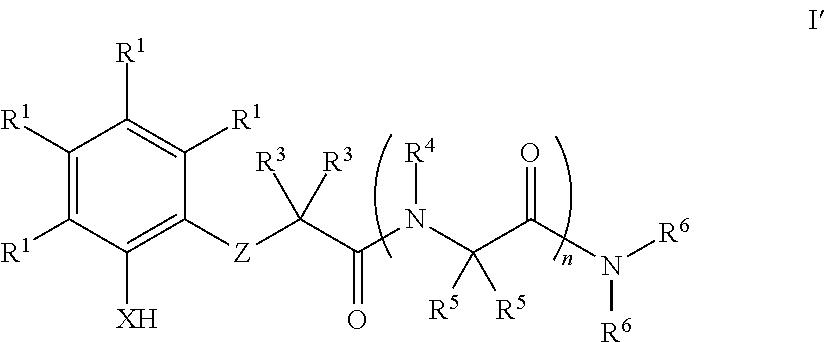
C1([R1])=C([R1])C([XH])=C([Z]C(C(N(C(C(N([R6])[R6])=O)([R5])[R5])[R4])=O)([R3])[R3])C([R1])=C1[R1]
